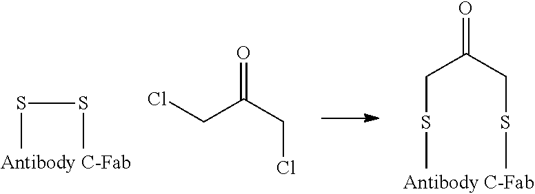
S(C)SC.ClCC(CCl)=O.C(C(CSC)=O)SC
